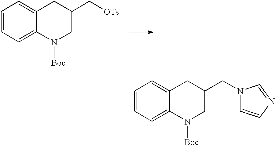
C1=CC=C2C(=C1)CC(C[OTs])CN2[Boc].C1=CC=C2C(=C1)CC(CN1C=CN=C1)CN2[Boc]
